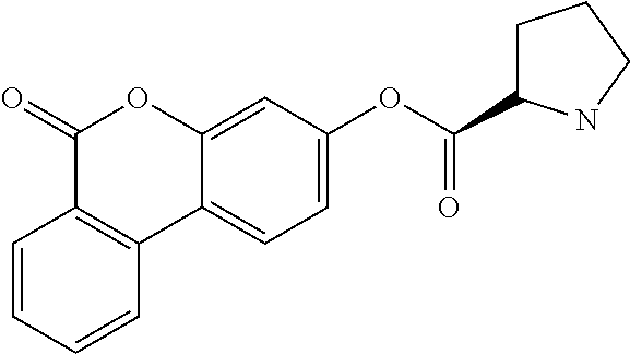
C1=CC=CC2=C1C(=O)OC1=CC(OC(C3CCCN3)=O)=CC=C21
